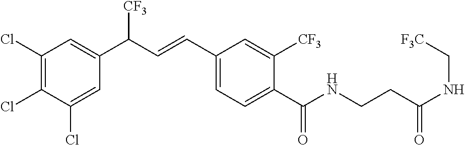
C1(Cl)=C(Cl)C(Cl)=CC(C(C=CC2=CC=C(C(NCCC(NC[F3C])=O)=O)C([CF3])=C2)[CF3])=C1
